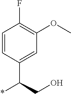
C1=CC(C(CO)*)=CC(OC)=C1F
